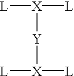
[Y]([X]([L])[L])[X]([L])[L]
